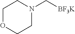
C1OCCN(C[BF3K])C1
